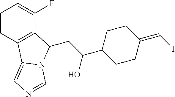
C(C(O)C1CCC(=CI)CC1)C1C2=C(C=CC=C2F)C2=CN=CN21
